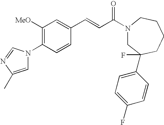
C1([OMe])=C(N2C=C(C)N=C2)C=CC(C=CC(N2CC(F)(C3=CC=C(F)C=C3)CCCC2)=O)=C1
